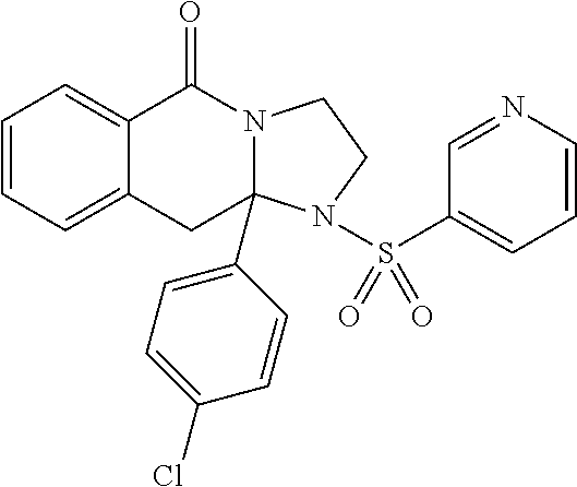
C1=CC=C2C(=C1)C(=O)N1C(C3=CC=C(Cl)C=C3)(C2)N(S(=O)(C2=CC=CN=C2)=O)CC1
